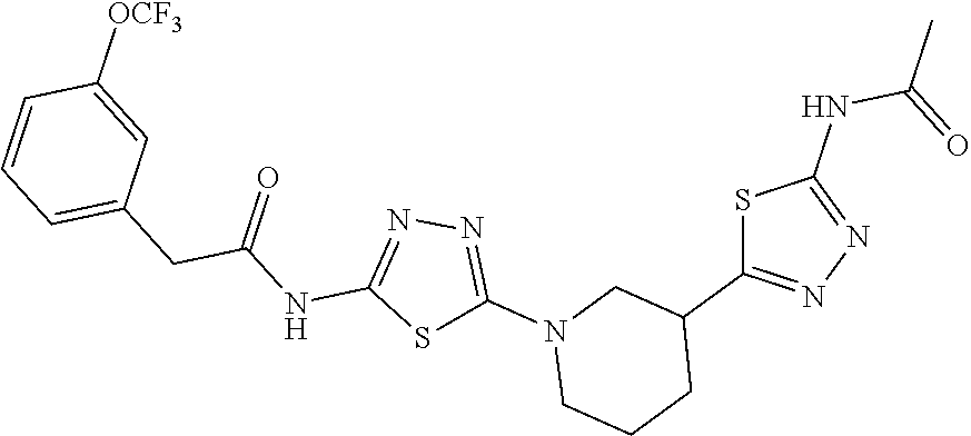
S1C(C2CN(C3=NN=C(NC(CC4=CC=CC([OCF3])=C4)=O)S3)CCC2)=NN=C1NC(=O)C
